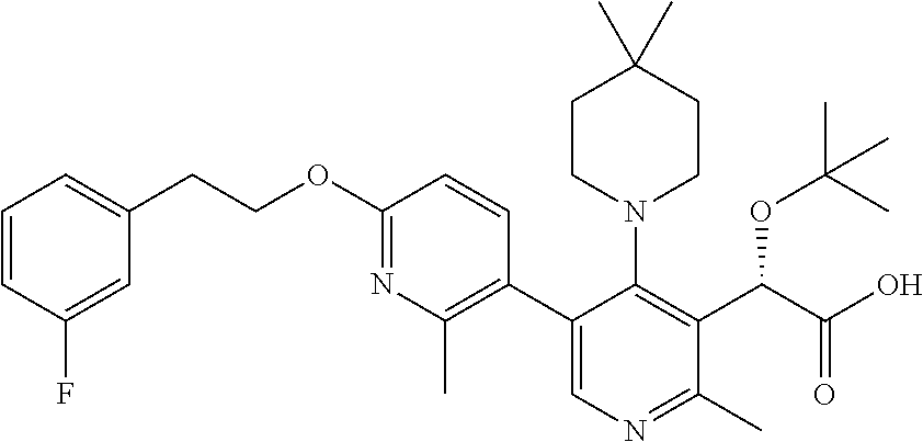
C1=CC(F)=CC(CCOC2=NC(C)=C(C3=CN=C(C)C(C(OC(C)(C)C)C(=O)O)=C3N3CCC(C)(C)CC3)C=C2)=C1
